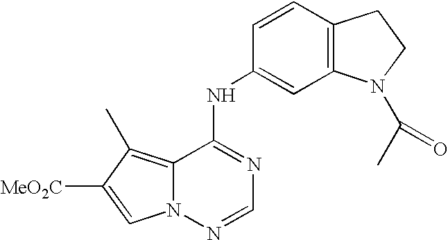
C12=C(C)C([MeO2C])=CN1N=CN=C2NC1=CC2=C(C=C1)CCN2C(C)=O
